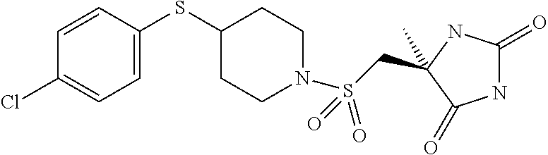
CC1(CS(N2CCC(SC3=CC=C(Cl)C=C3)CC2)(=O)=O)NC(=O)NC1=O
